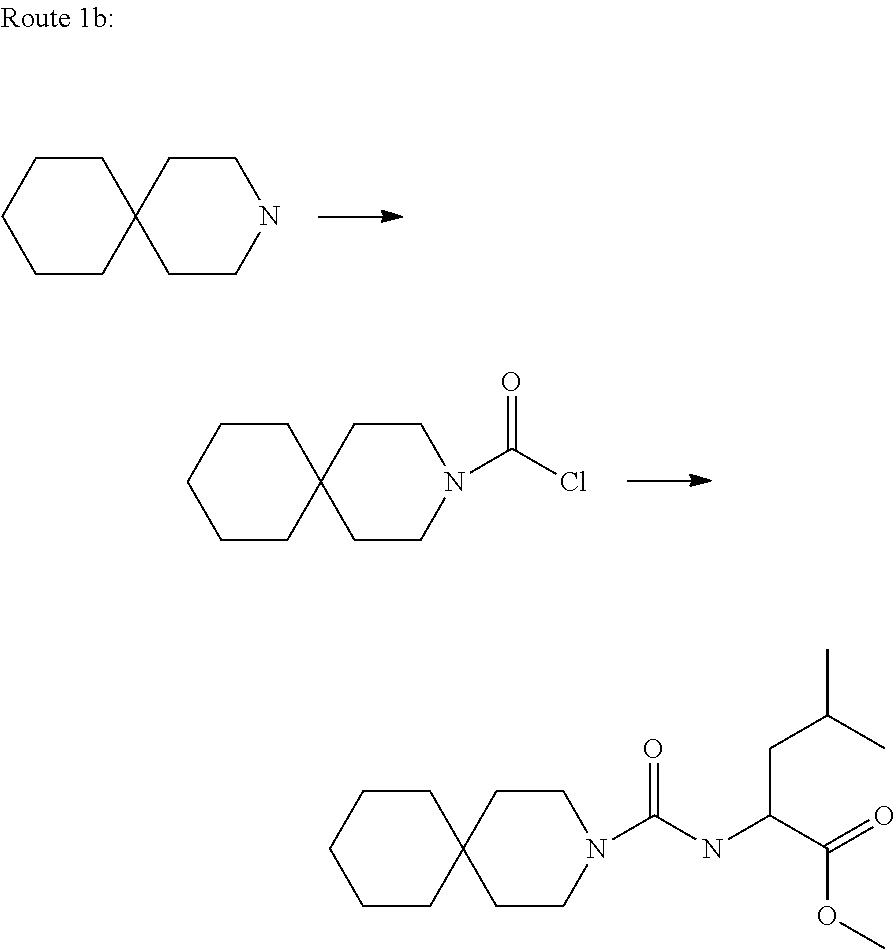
C1CCCCC12CCNCC2.C1CCCCC12CCN(C(Cl)=O)CC2.C(CC(C)C)(NC(N1CCC2(CC1)CCCCC2)=O)C(=O)OC
